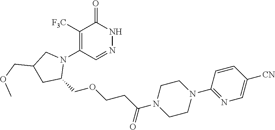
C1([F3C])=C(N2CC(COC)CC2COCCC(N2CCN(C3=NC=C([CN])C=C3)CC2)=O)C=NNC1=O
